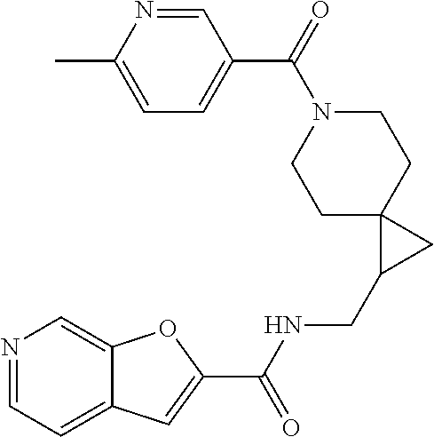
N1=CC=C2C(=C1)OC(C(NCC1CC13CCN(C(C1=CC=C(C)N=C1)=O)CC3)=O)=C2
